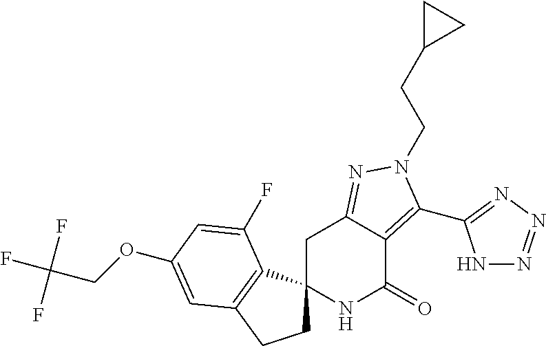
N1C(=O)C2=C(C3=NN=NN3)N(CCC3CC3)N=C2CC12CCC1=C2C(F)=CC(OCC(F)(F)F)=C1
